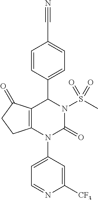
C12=C(N(C3=CC=NC([CF3])=C3)C(=O)N(S(C)(=O)=O)C1C1=CC=C(C#N)C=C1)CCC2=O
